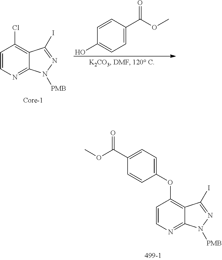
C1=CN=C2C(=C1OC1=CC=C(C(OC)=O)C=C1)C(I)=NN2[PMB].C1=CN=C2C(=C1Cl)C(I)=NN2[PMB].C1=C(C(OC)=O)C=CC(O)=C1
